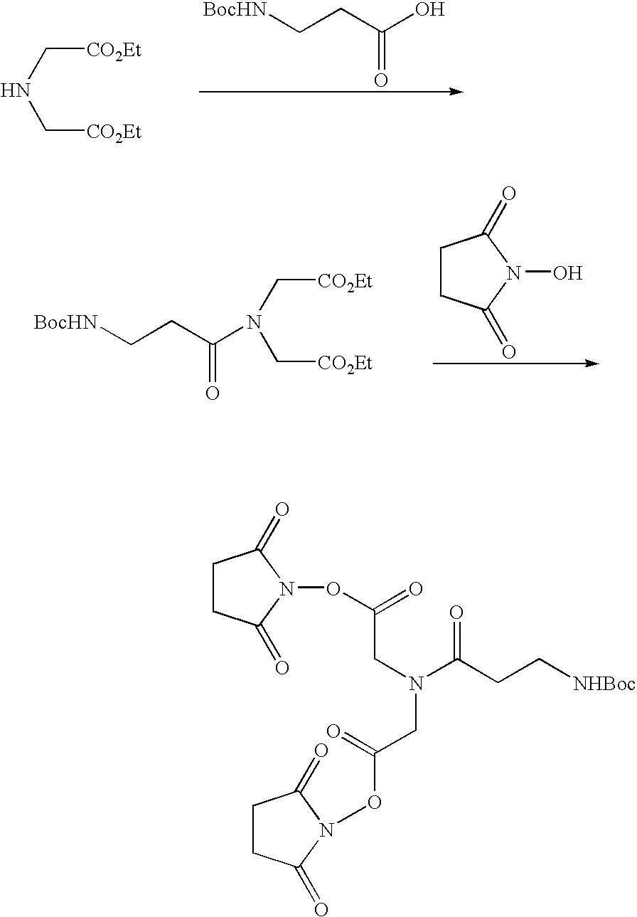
[BocHN]CCC(O)=O.[CO2Et]CNC[CO2Et].[BocHN]CCC(N(C[CO2Et])C[CO2Et])=O.C1CC(=O)N(O)C1=O.C1CC(=O)N(OC(=O)CN(CC(ON2C(=O)CCC2=O)=O)C(CC[NHBoc])=O)C1=O
